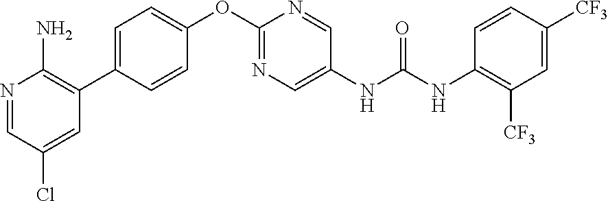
C1=CC(C2=C(N)N=CC(Cl)=C2)=CC=C1OC1=NC=C(NC(NC2=C([CF3])C=C([CF3])C=C2)=O)C=N1
